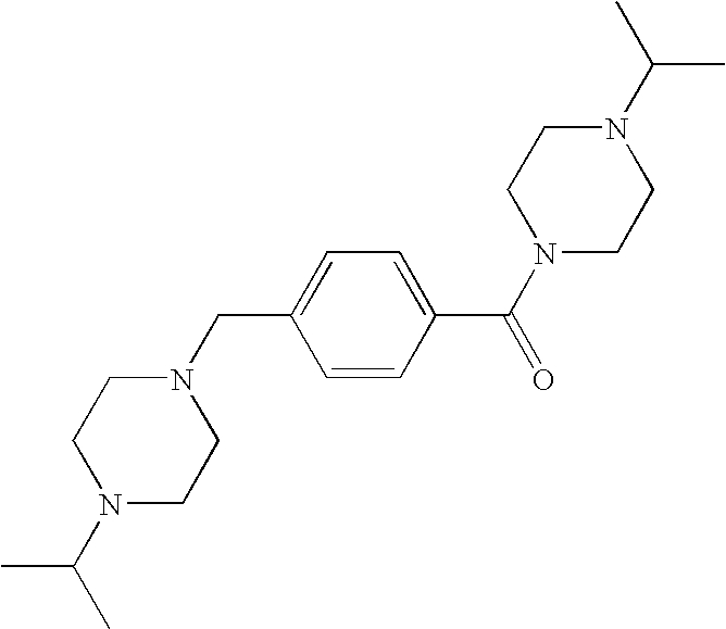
N1(C(C)C)CCN(C(C2=CC=C(CN3CCN(C(C)C)CC3)C=C2)=O)CC1
